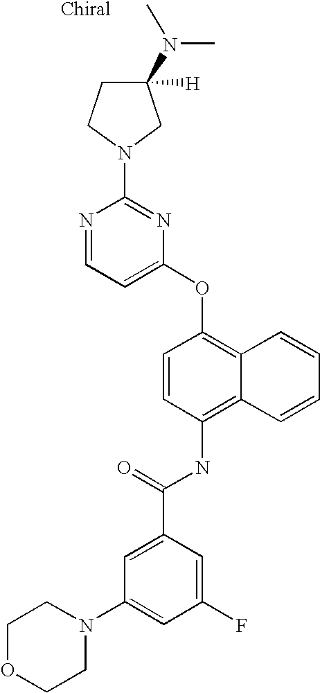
N1=CC=C(OC2=C3C(=C(NC(C4=CC(N5CCOCC5)=CC(F)=C4)=O)C=C2)C=CC=C3)N=C1N1CCC(N(C)C)([H])C1
